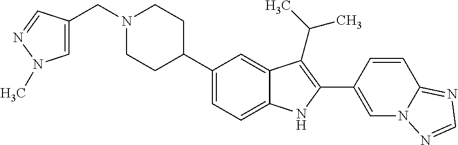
N1(CC2=CN(C)N=C2)CCC(C2=CC=C3C(=C2)C(C(C)C)=C(C2=CN4C(=NC=N4)C=C2)N3)CC1
